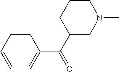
C1=CC=CC(C(C2CN(C)CCC2)=O)=C1
